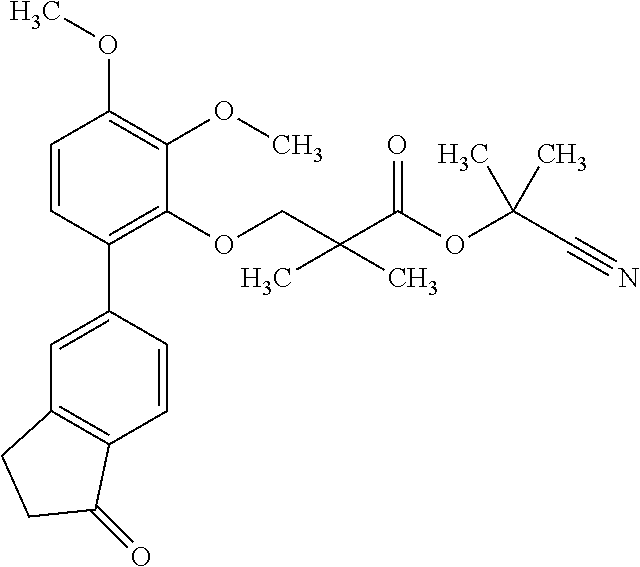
C1=CC(C2=CC3=C(C=C2)C(=O)CC3)=C(OCC(C(OC(C#N)(C)C)=O)(C)C)C(OC)=C1OC
